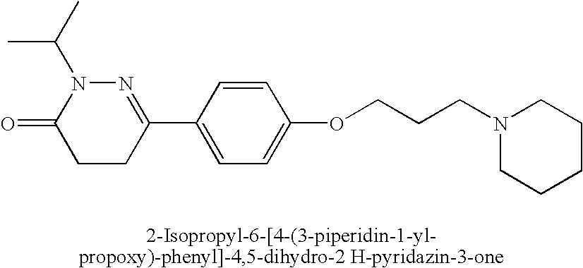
N1=C(C2=CC=C(OCCCN3CCCCC3)C=C2)CCC(=O)N1C(C)C
